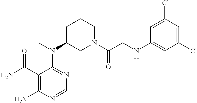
N(C1CN(C(CNC2=CC(Cl)=CC(Cl)=C2)=O)CCC1)(C)C1=NC=NC(N)=C1C(N)=O
